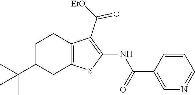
C1(C([EtO])=O)=C(NC(C2=CN=CC=C2)=O)SC2=C1CCC(C(C)(C)C)C2
